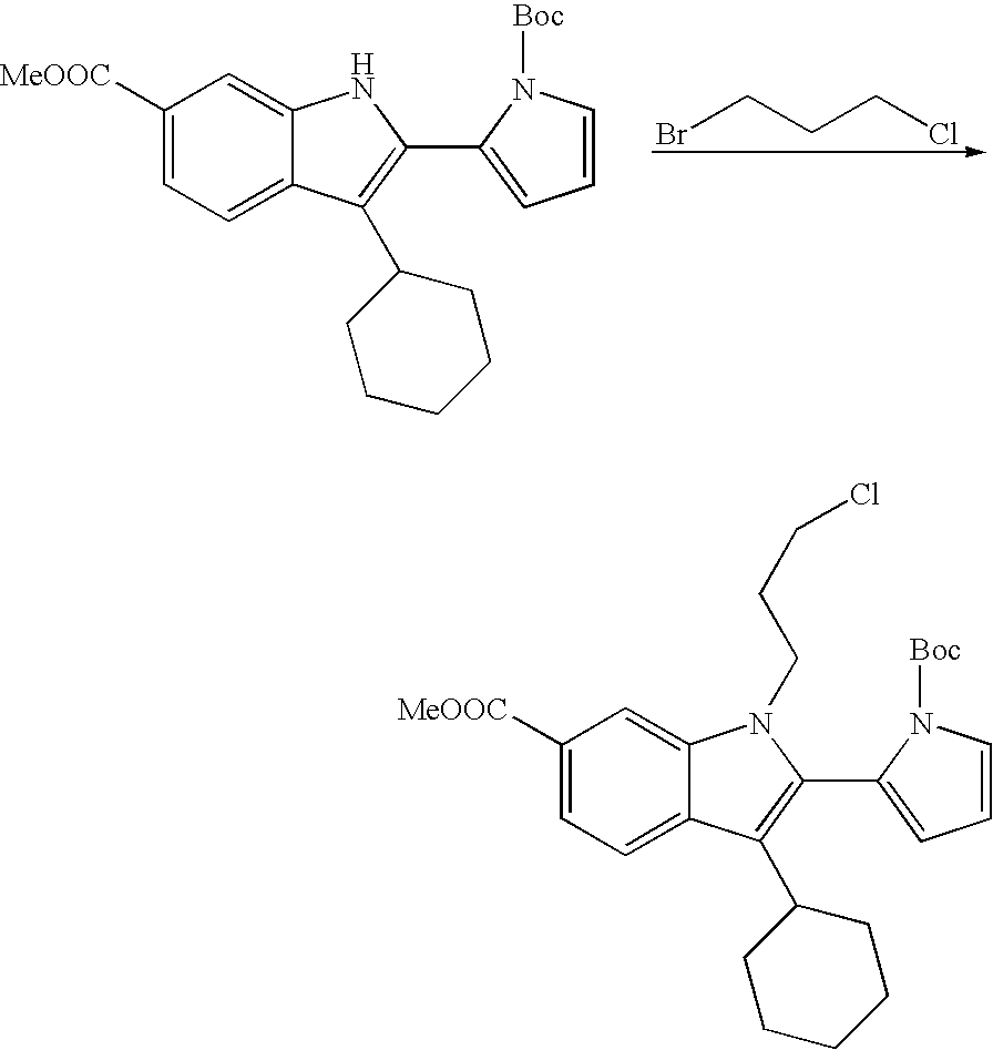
C1([MeOOC])=CC=C2C(=C1)NC(C1=CC=CN1[Boc])=C2C1CCCCC1.BrCCCCl.C1([MeOOC])=CC=C2C(=C1)N(CCCCl)C(C1=CC=CN1[Boc])=C2C1CCCCC1
